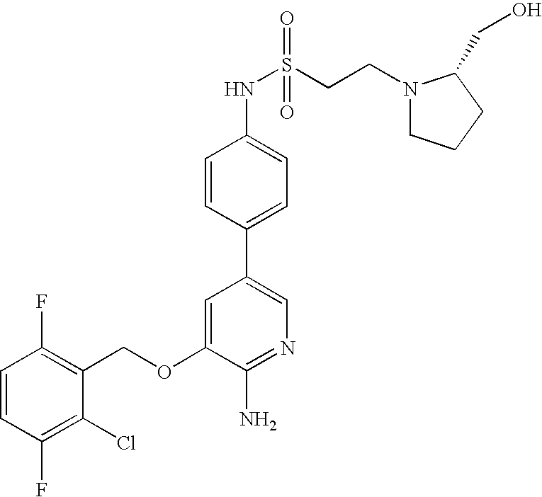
C1=CC(F)=C(Cl)C(COC2=CC(C3=CC=C(NS(CCN4CCCC4CO)(=O)=O)C=C3)=CN=C2N)=C1F
